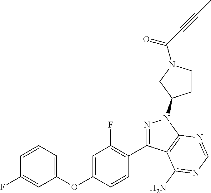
C1=CC=C(OC2=CC(F)=C(C3=NN(C4CCN(C(C#CC)=O)C4)C4=C3C(N)=NC=N4)C=C2)C=C1F
